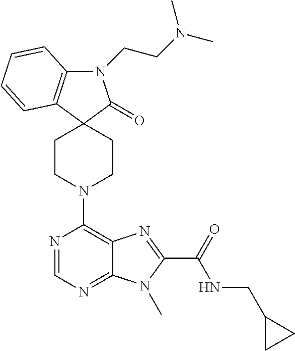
C1CN(C2=C3C(=NC=N2)N(C)C(C(=O)NCC2CC2)=N3)CCC12C(=O)N(CCN(C)C)C1=C2C=CC=C1
